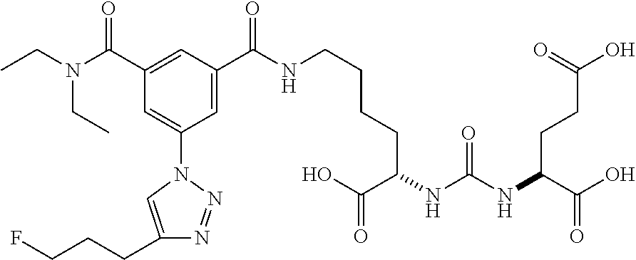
C(CC(C(O)=O)NC(NC(C(O)=O)CCC(O)=O)=O)CCNC(C1=CC(N2N=NC(CCCF)=C2)=CC(C(=O)N(CC)CC)=C1)=O
